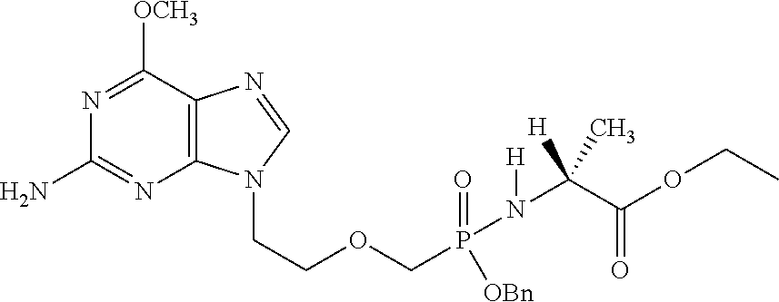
N1=C([OCH3])C2=C(N=C1N)N(CCOCP(N(C(C(OCC)=O)([H])C)[H])(=O)[OBn])C=N2
